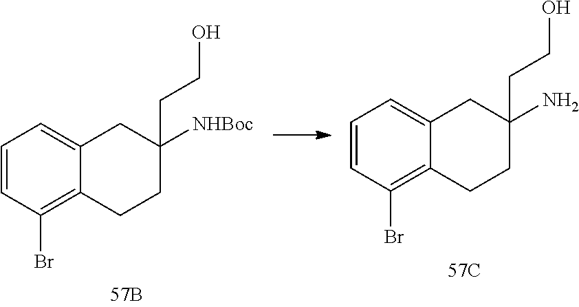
C1=CC(Br)=C2C(=C1)CC(N)(CCO)CC2.C1=CC(Br)=C2C(=C1)CC([NHBoc])(CCO)CC2
